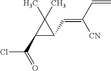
ClC(=O)C1C(C=C(C=C)[CN])C1(C)C
